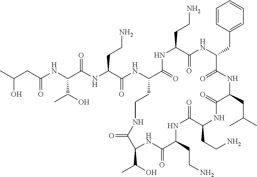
CC(CC(NC(C(NC(C(NC1C(=O)NC(CCN)C(=O)NC(CC2=CC=CC=C2)C(=O)NC(CC(C)C)C(=O)NC(CCN)C(=O)NC(CCN)C(=O)NC(C(O)C)C(=O)NCC1)=O)CCN)=O)C(O)C)=O)O
